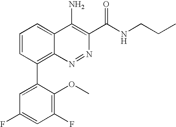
C1=CC(C2=CC(F)=CC(F)=C2OC)=C2C(=C1)C(N)=C(C(NCCC)=O)N=N2
